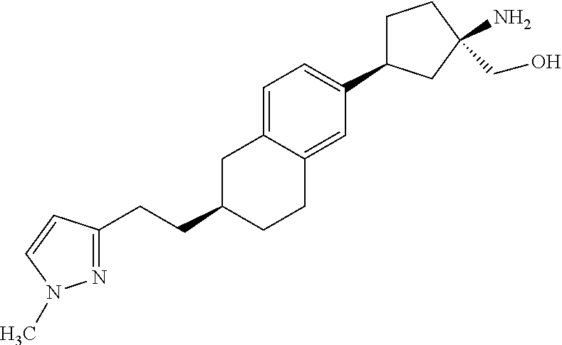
C1=C2C(=CC(C3CCC(N)(CO)C3)=C1)CCC(CCC1=NN(C)C=C1)C2
